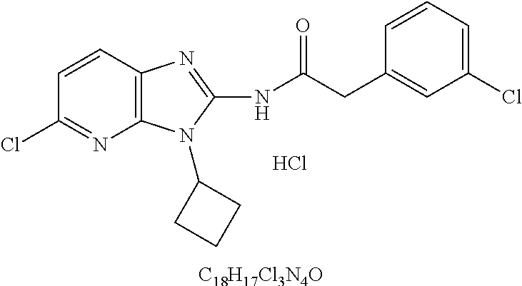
C1=CC2=C(N=C1Cl)N(C1CCC1)C(NC(CC1=CC(Cl)=CC=C1)=O)=N2.Cl.[C18H17Cl3N4O]
